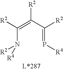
C(N([R2])[R4])(=C(C(=P[R4])[R2])[R2])[R2]
